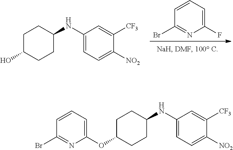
C1C(OC2=CC=CC(Br)=N2)CCC(NC2=CC=C([NO2])C([CF3])=C2)C1.FC1=CC=CC(Br)=N1.C1C(O)CCC(NC2=CC=C([NO2])C([CF3])=C2)C1
